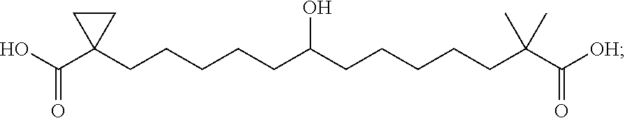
OC(C1(CCCCCC(CCCCCC(C([OH])=O)(C)C)O)CC1)=O
